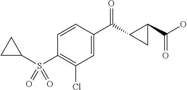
C1(Cl)=C(S(C2CC2)(=O)=O)C=CC(C(=O)C2C(C(O)=O)C2)=C1
